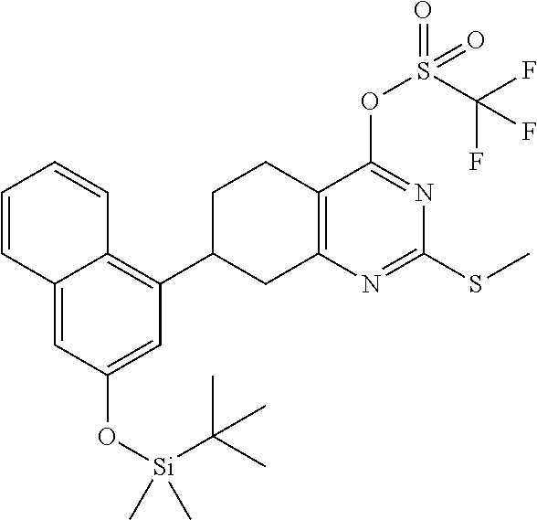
C12=CC(O[Si](C(C)(C)C)(C)C)=CC(C3CC4=C(CC3)C(OS(=O)(=O)C(F)(F)F)=NC(SC)=N4)=C1C=CC=C2
